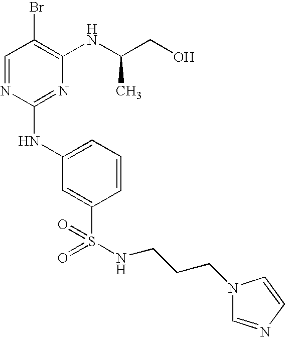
C1=NC(NC2=CC=CC(S(=O)(=O)NCCCN3C=NC=C3)=C2)=NC(NC(CO)C)=C1Br
